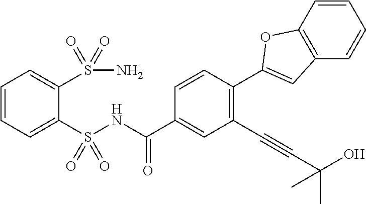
C12=C(C=CC=C1)C=C(C1=C(C#CC(C)(O)C)C=C(C(NS(C3=CC=CC=C3S(=O)(=O)N)(=O)=O)=O)C=C1)O2
